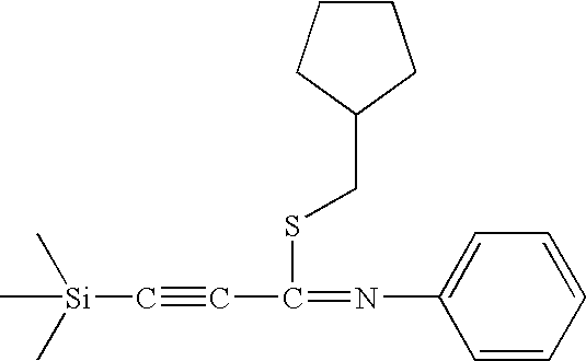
[Si](C#CC(=NC1=CC=CC=C1)SCC1CCCC1)(C)(C)C
